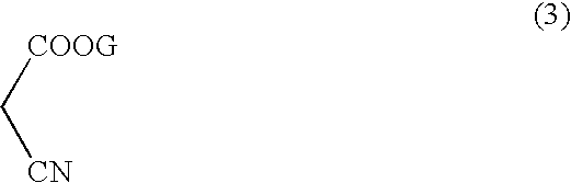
C([COOG])[CN]
